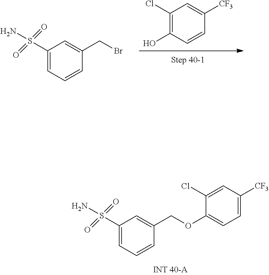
C1(S(N)(=O)=O)=CC=CC(COC2=CC=C([CF3])C=C2Cl)=C1.C1(Cl)=C(O)C=CC([CF3])=C1.C1(S(N)(=O)=O)=CC=CC(CBr)=C1
